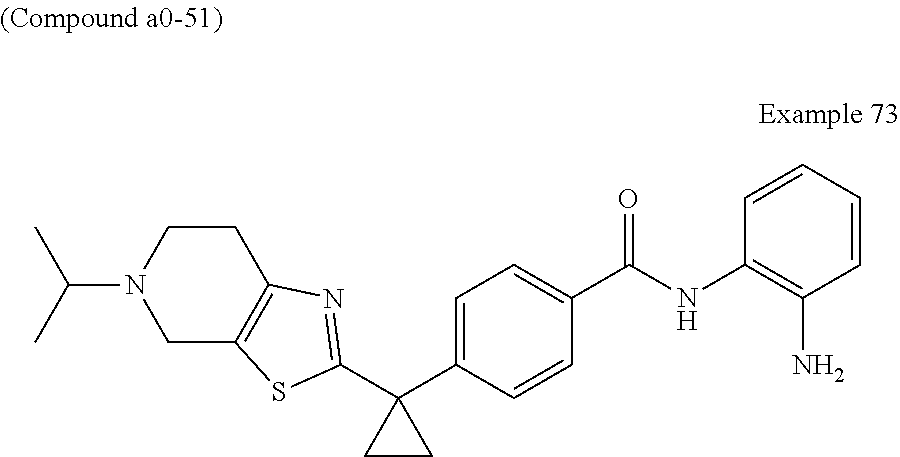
C1(C2=CC=C(C(=O)NC3=C(N)C=CC=C3)C=C2)(C2=NC3=C(CN(C(C)C)CC3)S2)CC1
